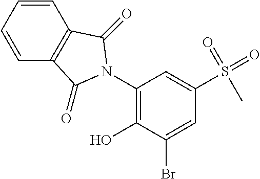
C1=CC=CC2=C1C(=O)N(C1=C(O)C(Br)=CC(S(=O)(=O)C)=C1)C2=O
